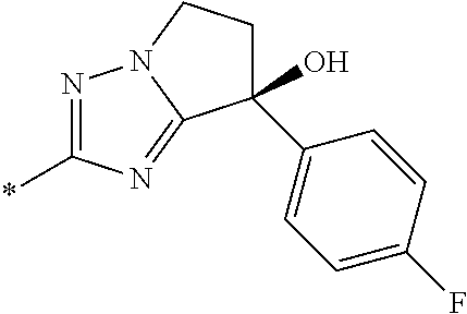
N1=C(*)N=C2N1CCC2(C1=CC=C(F)C=C1)O
